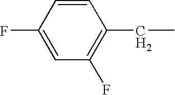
C1=CC(F)=CC(F)=C1CC
